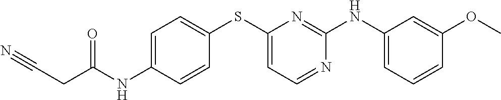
C(CC(NC1=CC=C(SC2=CC=NC(NC3=CC=CC(OC)=C3)=N2)C=C1)=O)#N
